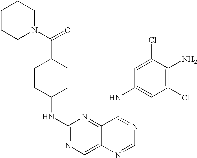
C1CCN(C(=O)C2CCC(NC3=NC=C4C(=N3)C(NC3=CC(Cl)=C(N)C(Cl)=C3)=NC=N4)CC2)CC1
